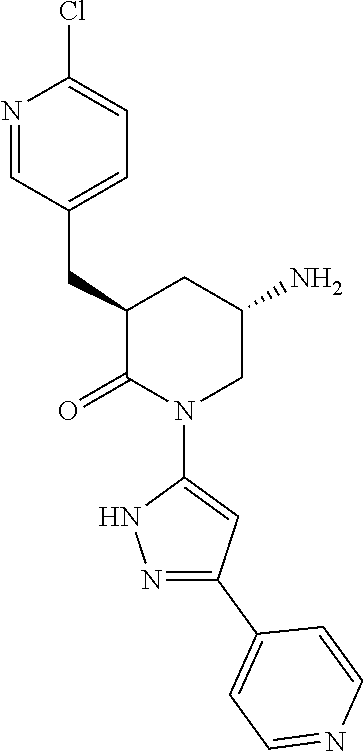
N1=CC(CC2C(=O)N(C3=CC(C4=CC=NC=C4)=NN3)CC(N)C2)=CC=C1Cl
